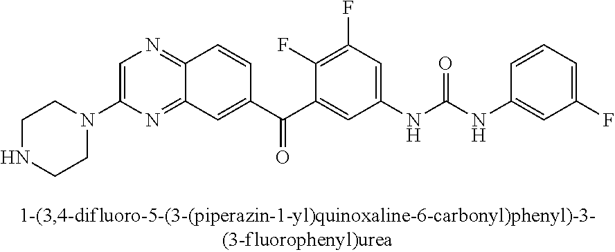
C1=C(N2CCNCC2)N=C2C(=N1)C=CC(C(C1=CC(NC(NC3=CC(F)=CC=C3)=O)=CC(F)=C1F)=O)=C2
